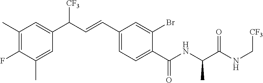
C1(C)=C(F)C(C)=CC(C(C=CC2=CC=C(C(NC(C(NC[CF3])=O)C)=O)C(Br)=C2)[CF3])=C1
